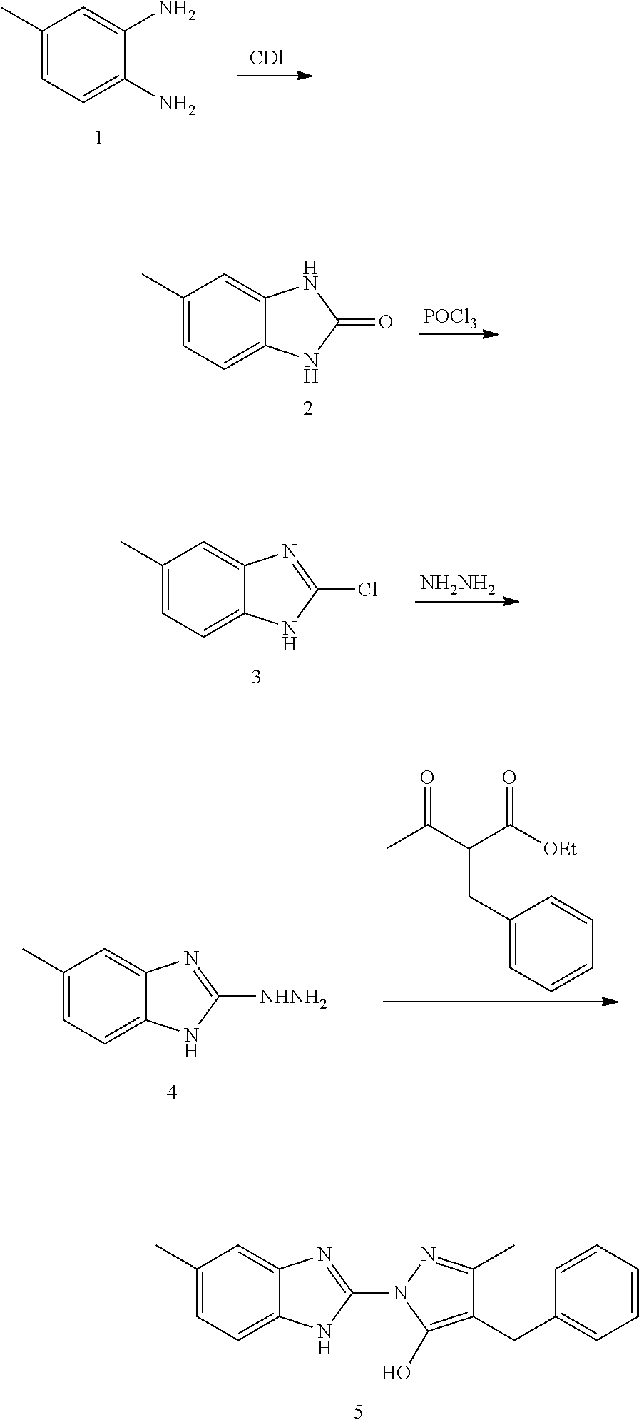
C1=C(C)C=C2C(=C1)NC(N1C(O)=C(CC3=CC=CC=C3)C(C)=N1)=N2.C1=C(C)C=C2C(=C1)NC(Cl)=N2.[NH2NH2].C1=C(C)C=C2C(=C1)NC([NHNH2])=N2.CC(C(C([OEt])=O)CC1=CC=CC=C1)=O.C1(C)=CC=C(N)C(N)=C1.C1=C(C)C=C2C(=C1)NC(=O)N2.[POCl3]
